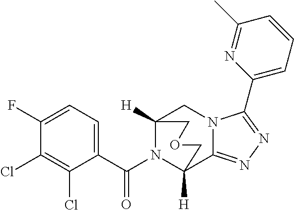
C1(F)=CC=C(C(N2C3([H])CN4C(=NN=C4C4=CC=CC(C)=N4)C2([H])COC3)=O)C(Cl)=C1Cl
